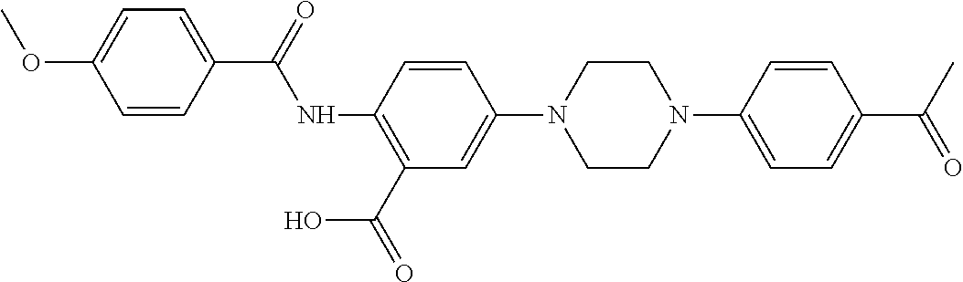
C1=C(C(=O)C)C=CC(N2CCN(C3=CC(C(=O)O)=C(NC(C4=CC=C(OC)C=C4)=O)C=C3)CC2)=C1
